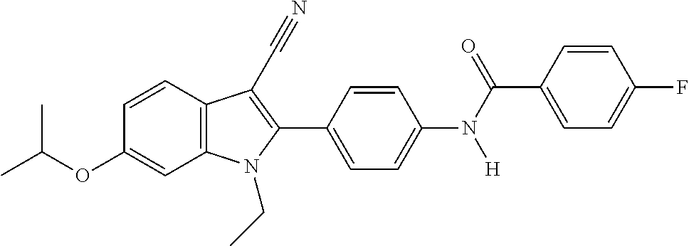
C1=C(OC(C)C)C=CC2=C1N(CC)C(C1=CC=C(N([H])C(=O)C3=CC=C(F)C=C3)C=C1)=C2C#N
